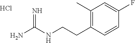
C(CNC(N)=N)C1=C(C)C=C(F)C=C1.Cl
